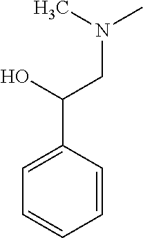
CN(CC(O)C1=CC=CC=C1)C
